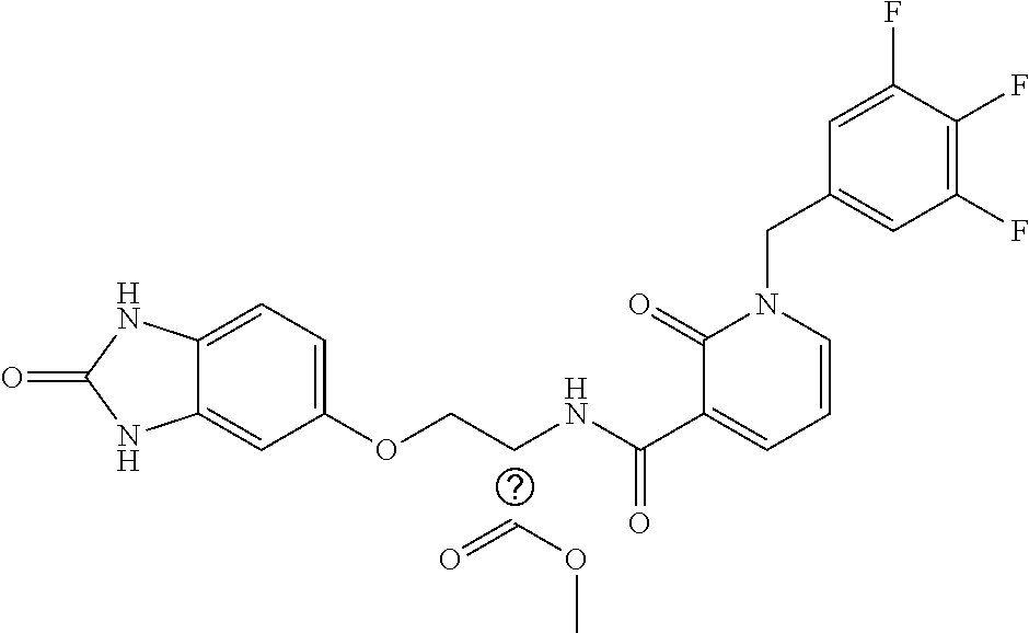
C1=C(F)C(F)=C(F)C=C1CN1C(=O)C(C(NCCOC2=CC=C3C(=C2)NC(=O)N3)=O)=CC=C1.C(=O)OC
